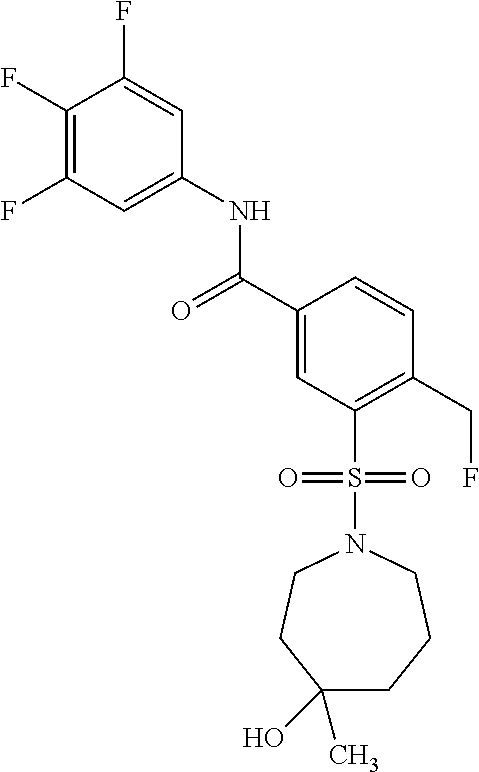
C1(F)=C(F)C=C(NC(C2=CC(S(N3CCC(O)(C)CCC3)(=O)=O)=C(CF)C=C2)=O)C=C1F
